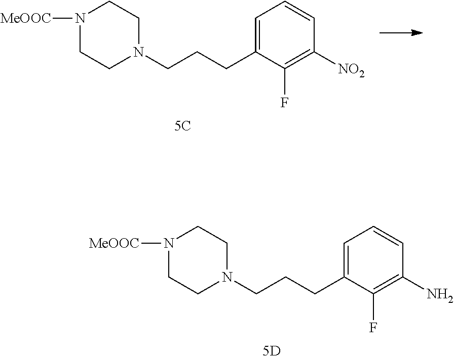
C1=C(CCCN2CCN([MeOOC])CC2)C(F)=C(N)C=C1.C1=C(CCCN2CCN([MeOOC])CC2)C(F)=C([NO2])C=C1
